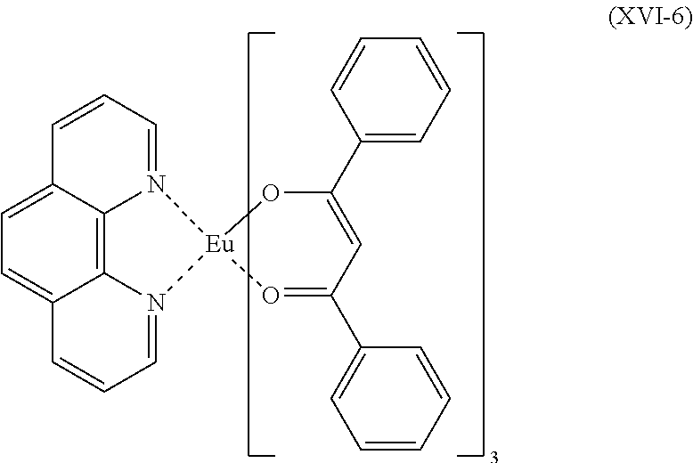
C12=CC=C3C4=C1N(=CC=C2)[Eu]1(N4=CC=C3)O=C(C2=CC=CC=C2)C=C(C2=CC=CC=C2)O1
